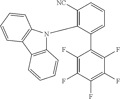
C1(F)=C(F)C(F)=C(F)C(F)=C1C1=CC=CC([NC])=C1N1C2=C(C3=C1C=CC=C3)C=CC=C2
